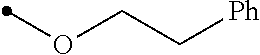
O(C)CC[Ph]
